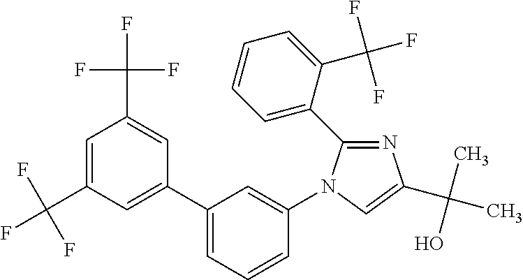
C1(C2=CC=CC(N3C(C4=CC=CC=C4C(F)(F)F)=NC(C(C)(O)C)=C3)=C2)=CC(C(F)(F)F)=CC(C(F)(F)F)=C1
